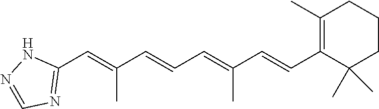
C1(C=C(C=CC=C(C=CC2=C(C)CCCC2(C)C)C)C)=NC=NN1
